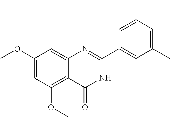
C1(OC)=CC(OC)=C2C(=C1)N=C(C1=CC(C)=CC(C)=C1)NC2=O
